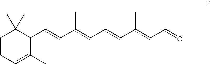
C1CC=C(C)C(C=CC(=CC=CC(=CC=O)C)C)C1(C)C
